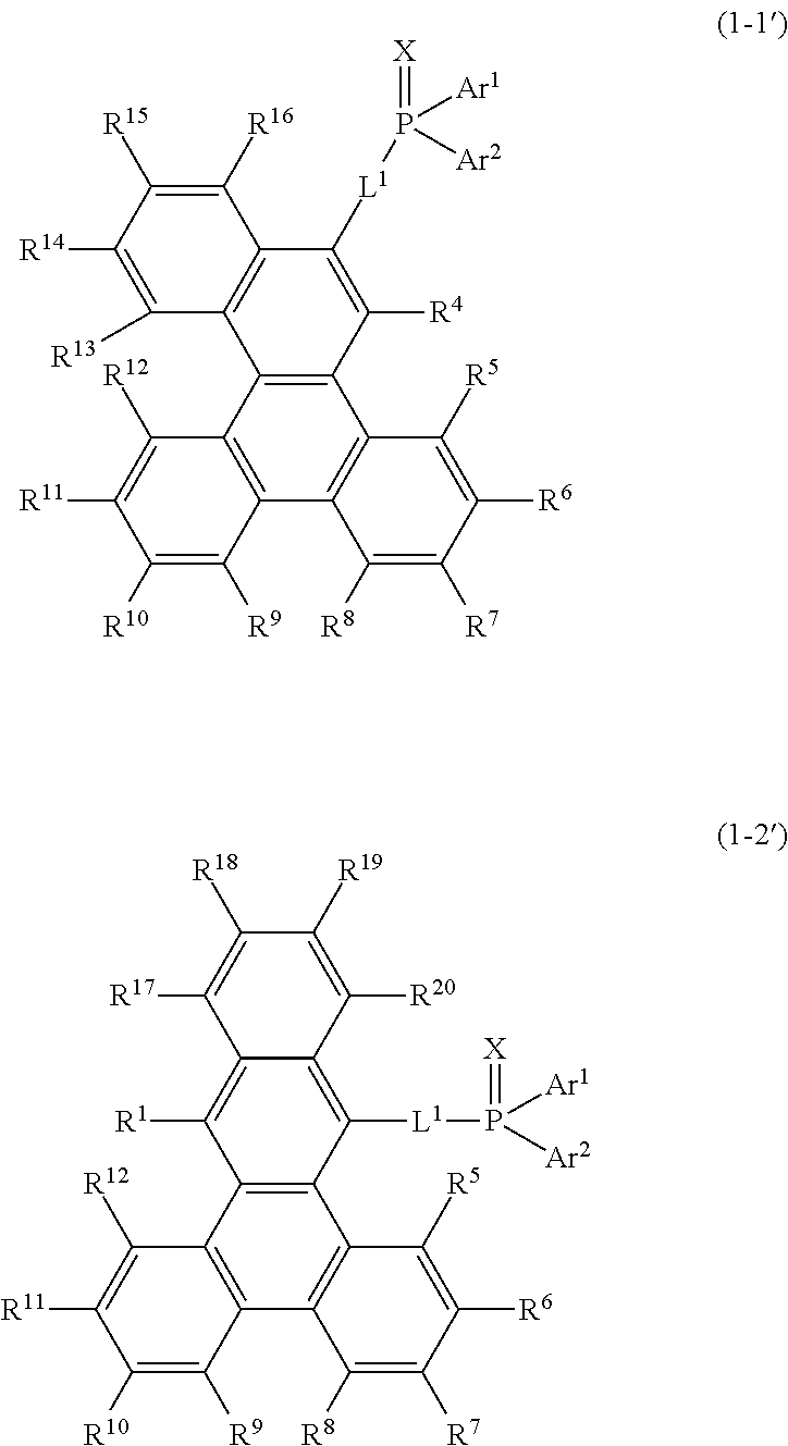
C12=C(C3=C(C4=C1C([R5])=C([R6])C([R7])=C4[R8])C([R9])=C([R10])C([R11])=C3[R12])C1=C(C([L1]P(=[X])([Ar1])[Ar2])=C2[R4])C([R16])=C([R15])C([R14])=C1[R13].C12=C(C3=C(C4=C1C([R5])=C([R6])C([R7])=C4[R8])C([R9])=C([R10])C([R11])=C3[R12])C([R1])=C1C(=C2[L1]P(=[X])([Ar1])[Ar2])C([R20])=C([R19])C([R18])=C1[R17]
